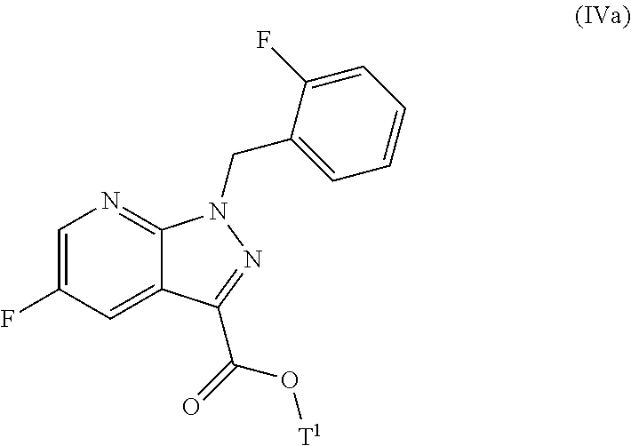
C1=C(F)C=C2C(=N1)N(CC1=CC=CC=C1F)N=C2C(=O)O[T1]
